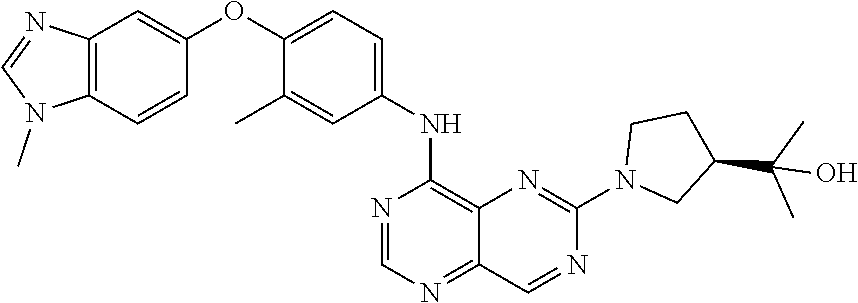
C12=C(C=CC(OC3=CC=C(NC4=C5C(=NC=N4)C=NC(N4CC(C(C)(C)O)CC4)=N5)C=C3C)=C1)N(C)C=N2
